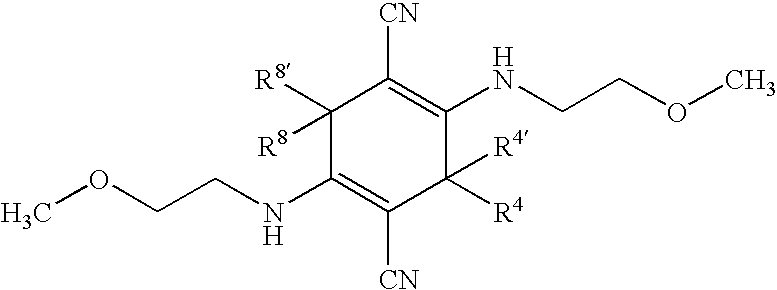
C1([R8])([R8])C(NCCOC)=C([CN])C([R4])([R4])C(NCCOC)=C1[CN]
